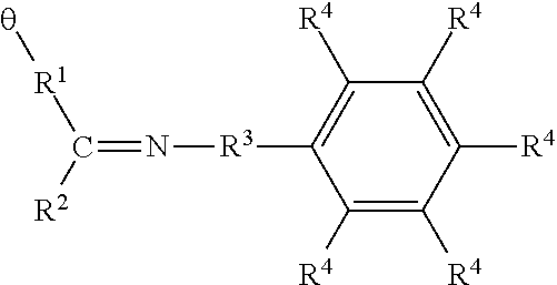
C1([R4])=C([R4])C([R4])=C([R4])C([R4])=C1[R3]N=C([R1][q])[R2]
